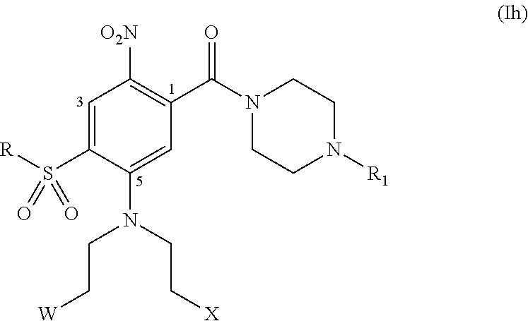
C1=C(S([R])(=O)=O)C(N(CC[X])CC[W])=CC(C(N2CCN([R1])CC2)=O)=C1[O2N]
